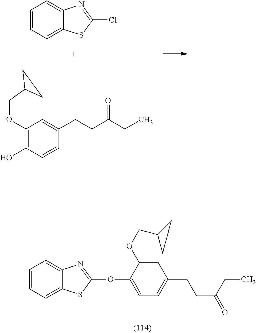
ClC1=NC2=CC=CC=C2S1.C1(OCC2CC2)=C(O)C=CC(CCC(=O)CC)=C1.C1=CC=C2C(=C1)N=C(OC1=CC=C(CCC(CC)=O)C=C1OCC1CC1)S2
